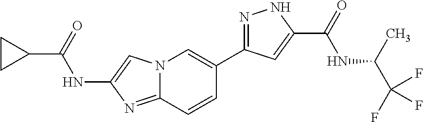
N12C(=NC(NC(C3CC3)=O)=C1)C=CC(C1=NNC(C(=O)NC(C(F)(F)F)C)=C1)=C2
